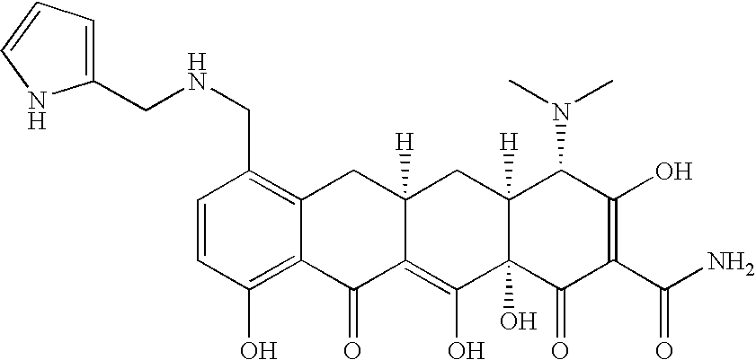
C1=CC(CNCC2=CC=CN2)=C2C(=C1O)C(=O)C1=C(O)C3(O)C([H])(CC1([H])C2)C(N(C)C)C(O)=C(C(N)=O)C3=O
